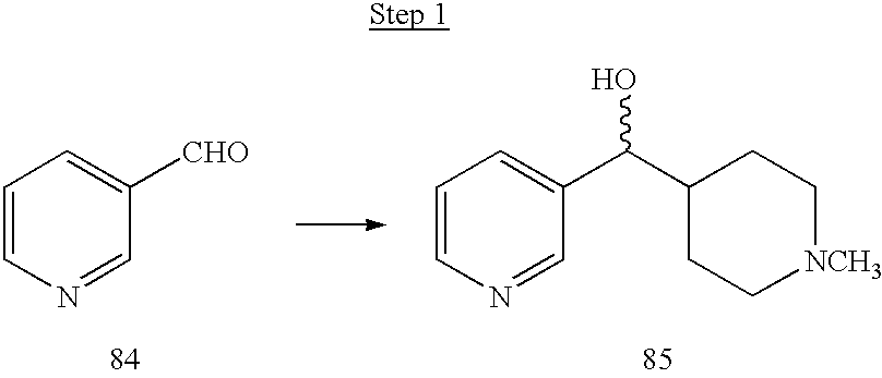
C1=CN=CC(C(C2CC[NCH3]CC2)O)=C1.C1=CN=CC([CHO])=C1
